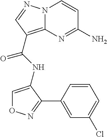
NC1=NC2=C(C(=O)NC3=CON=C3C3=CC(Cl)=CC=C3)C=NN2C=C1
